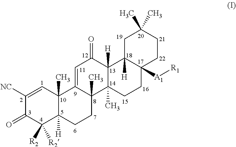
[A1]([R1])C12C([H])(C3([H])C(=O)C=C4C5(C)C=C([NC])C(=O)C([R2])([R2])C5([H])CCC4(C)C3(C)CC1)CC(C)(C)CC2
